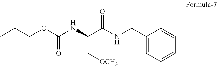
N(C(C(C[OCH3])NC(=O)OCC(C)C)=O)CC1=CC=CC=C1
